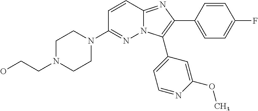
C1N(CCO)CCN(C2=NN3C(=NC(C4=CC=C(F)C=C4)=C3C3=CC=NC(OC)=C3)C=C2)C1
